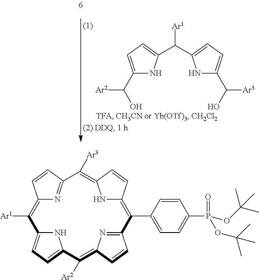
C1(C([Ar2])O)=CC=C(C(C2=CC=C(C([Ar3])O)N2)[Ar1])N1.C12=C([Ar1])C3=CC=C(N3)C([Ar2])=C3N=C(C=C3)C(C3=CC=C(P(=O)(OC(C)(C)C)OC(C)(C)C)C=C3)=C3NC(=C([Ar3])C(=N1)C=C2)C=C3
